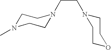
C1N(C)CCN(CCN2CCOCC2)C1
